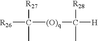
[R26]C([R27])(C)[(O)q]C([H])(C)[R28]
